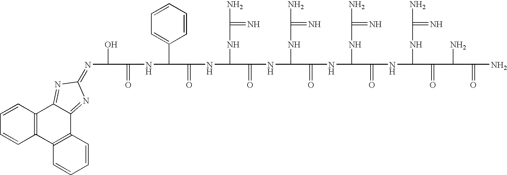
N(C(O)C(=O)NC(C(=O)NC(NC(N)=N)C(=O)NC(NC(N)=N)C(=O)NC(NC(N)=N)C(=O)NC(NC(N)=N)C(=O)C(N)C(=O)N)C1=CC=CC=C1)=C1N=C2C3=C(C4=C(C=CC=C4)C2=N1)C=CC=C3
